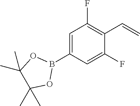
C1=C(B2OC(C)(C)C(C)(C)O2)C=C(F)C(C=C)=C1F
